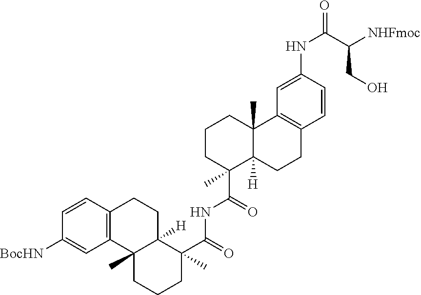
C1=CC2=C(C=C1[BocHN])C1(C)C([H])(CC2)C(C(=O)NC(C2(C)C3([H])C(C)(CCC2)C2=C(CC3)C=CC(NC(=O)C([NHFmoc])CO)=C2)=O)(C)CCC1
